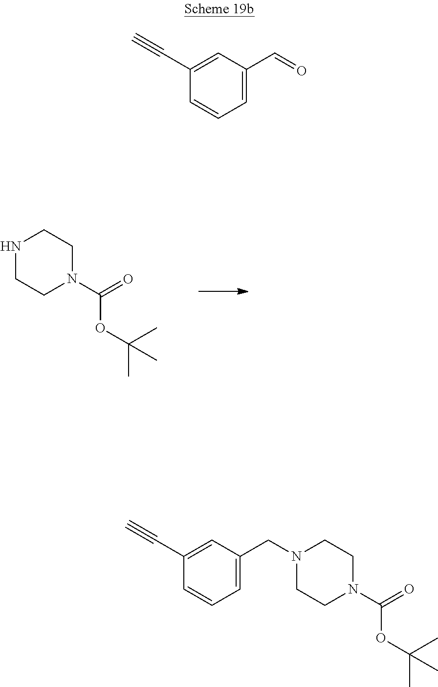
C1=CC=C(C=O)C=C1C#C.N1CCN(C(=O)OC(C)(C)C)CC1.N1(CC2=CC=CC(C#C)=C2)CCN(C(=O)OC(C)(C)C)CC1
